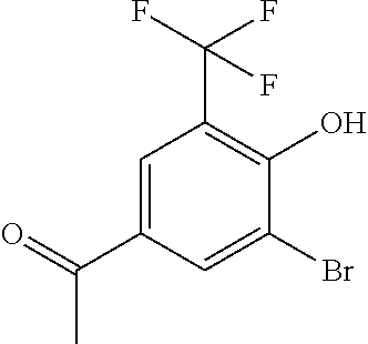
C1=C(C(C)=O)C=C(Br)C(O)=C1C(F)(F)F
